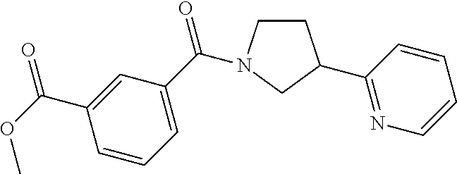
O(C(=O)C1=CC(C(=O)N2CCC(C3=NC=CC=C3)C2)=CC=C1)C
